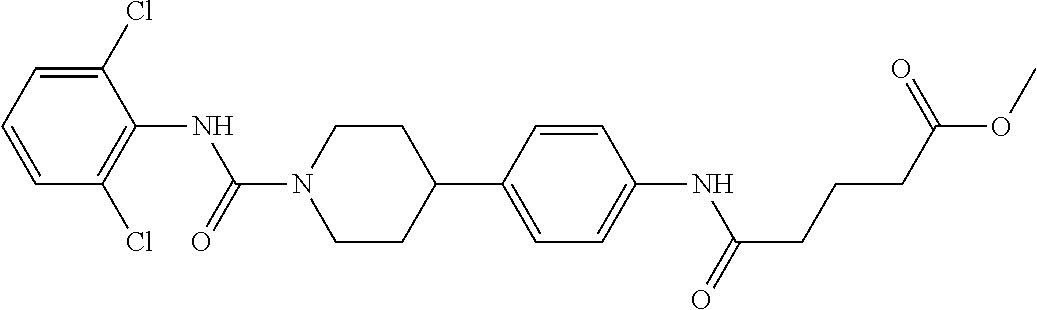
C1(Cl)=CC=CC(Cl)=C1NC(N1CCC(C2=CC=C(NC(CCCC(OC)=O)=O)C=C2)CC1)=O
